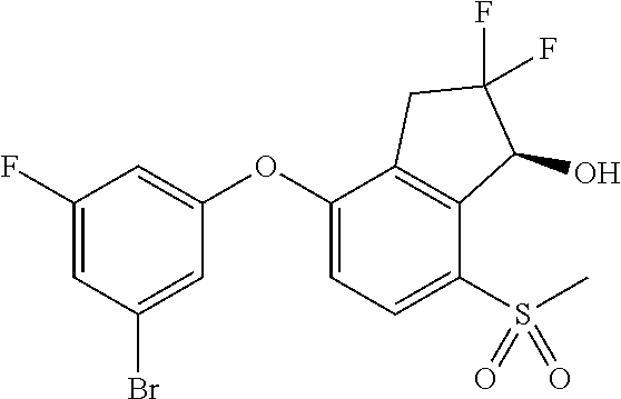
C1(F)=CC(Br)=CC(OC2=CC=C(S(C)(=O)=O)C3=C2CC(F)(F)C3O)=C1
